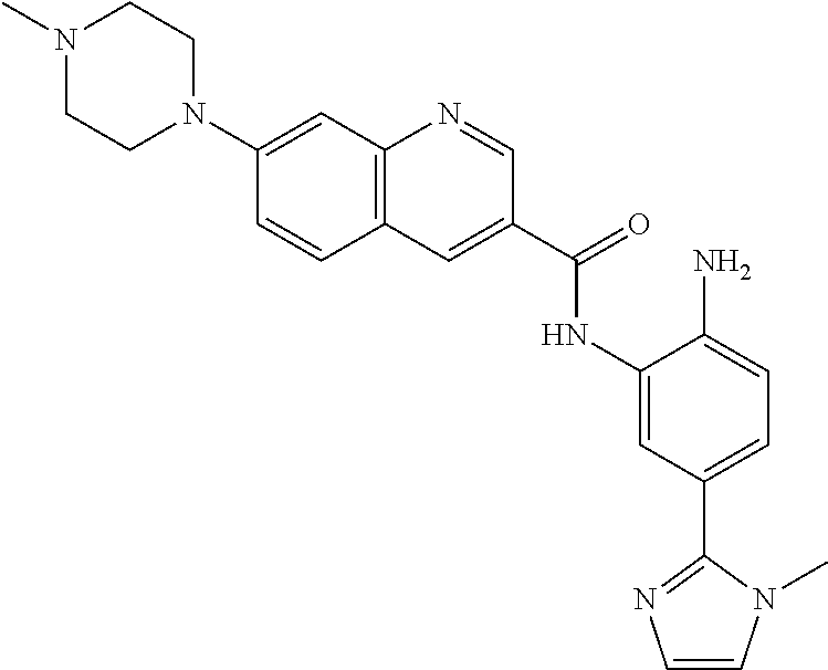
C12=C(N=CC(C(=O)NC3=CC(C4=NC=CN4C)=CC=C3N)=C1)C=C(N1CCN(C)CC1)C=C2
